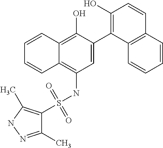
C1=C(C2=C(O)C=CC3=C2C=CC=C3)C(O)=C2C(=C1NS(=O)(=O)C1=C(C)NN=C1C)C=CC=C2
